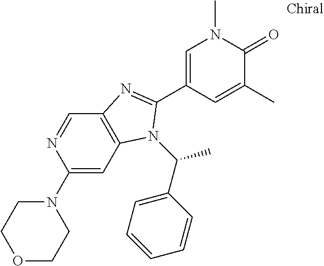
N1=CC2=C(C=C1N1CCOCC1)N(C(C1=CC=CC=C1)C)C(C1=CN(C)C(=O)C(C)=C1)=N2
